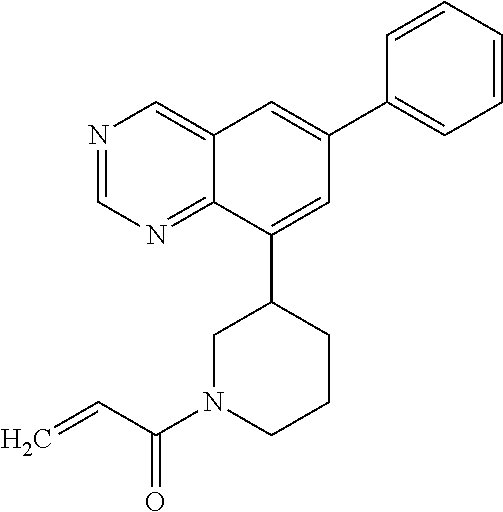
C1=NC=C2C(=N1)C(C1CN(C(C=C)=O)CCC1)=CC(C1=CC=CC=C1)=C2
